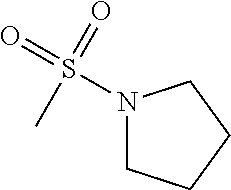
N1(S(=O)(=O)C)CCCC1
